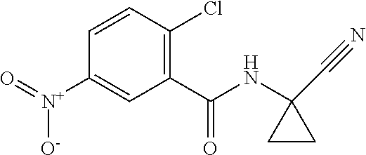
O=[N+](C1=CC(C(NC2(C#N)CC2)=O)=C(Cl)C=C1)[O-]
